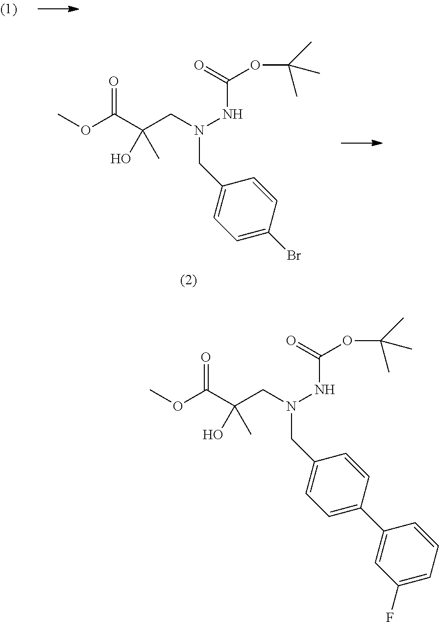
C1=C(Br)C=CC(CN(NC(=O)OC(C)(C)C)CC(C(OC)=O)(O)C)=C1.C1=C(C2=CC(F)=CC=C2)C=CC(CN(NC(=O)OC(C)(C)C)CC(C(OC)=O)(O)C)=C1
